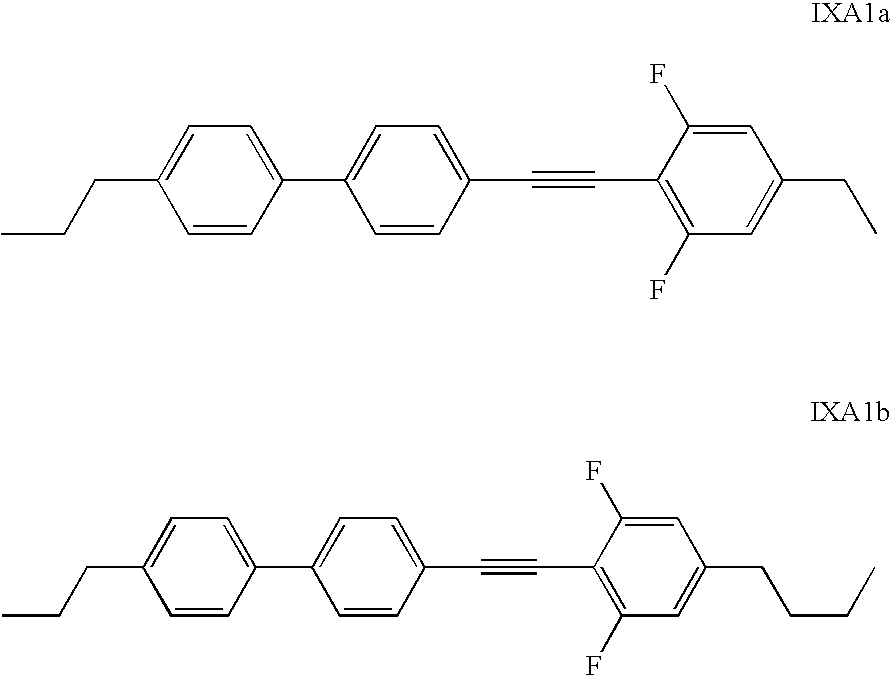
C1=CC(C2=CC=C(C#CC3=C(F)C=C(CC)C=C3F)C=C2)=CC=C1CCC.C1=CC(C2=CC=C(C#CC3=C(F)C=C(CCCC)C=C3F)C=C2)=CC=C1CCC
